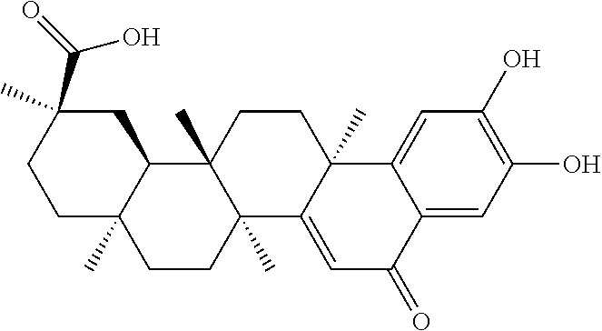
C1C2(C)C(CC(C(O)=O)(C)C1)C1(C)C(C)(CC2)C2=CC(=O)C3=CC(O)=C(O)C=C3C2(C)CC1
